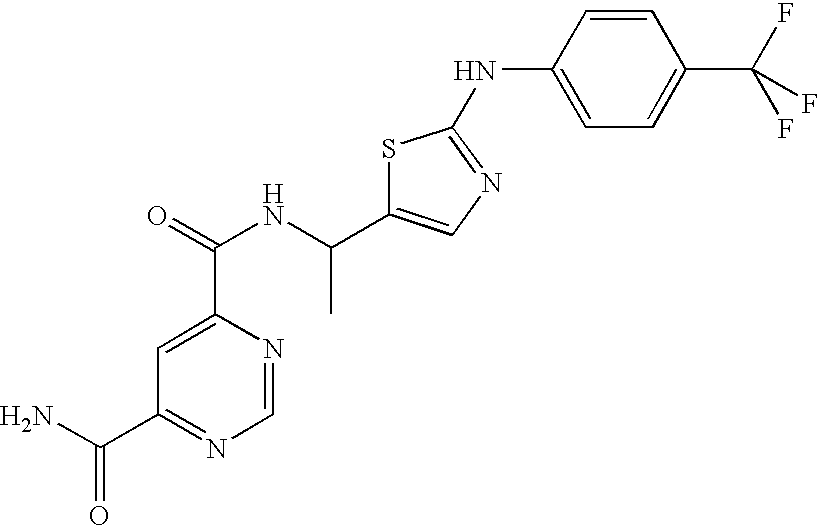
C(C1=NC=NC(C(=O)NC(C2=CN=C(NC3=CC=C(C(F)(F)F)C=C3)S2)C)=C1)(N)=O
